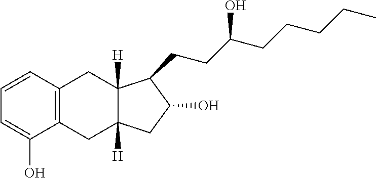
C1=CC2=C(C(O)=C1)CC1([H])C([H])(C2)C(CCC(CCCCC)O)C(O)C1
